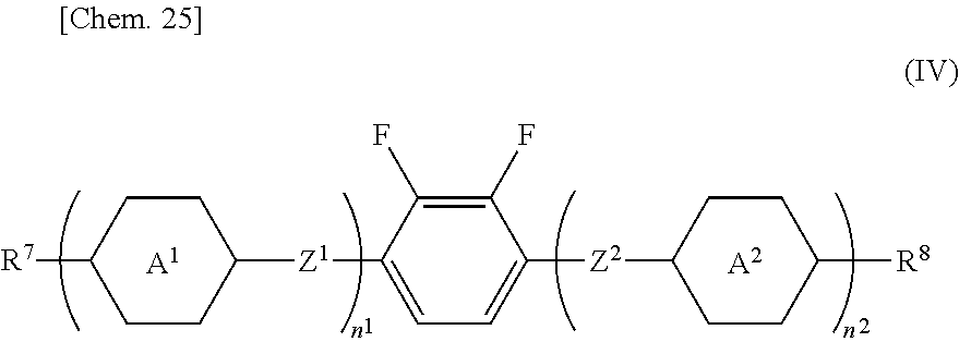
[A1].[R7]C1CCC([Z1]C2=CC=C([Z2]C3CCC([R8])CC3)C(F)=C2F)CC1.[A2]
